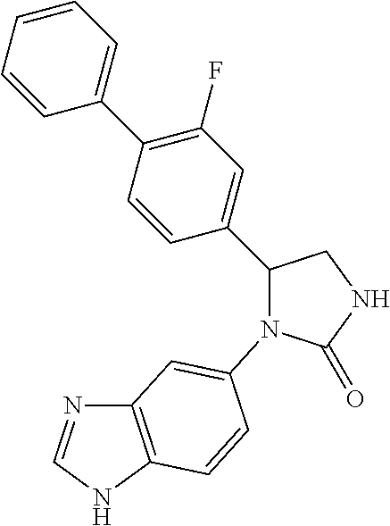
C12=C(NC=N1)C=CC(N1C(=O)NCC1C1=CC(F)=C(C3=CC=CC=C3)C=C1)=C2
